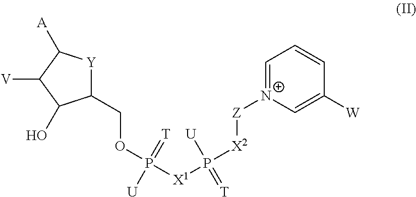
C1(COP([X1]P([X2][Z][N+]2=CC=CC([W])=C2)([U])=[T])(=[T])[U])[Y]C([A])C([V])C1O
